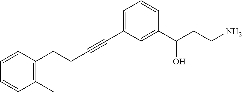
C1(CCC#CC2=CC=CC(C(CCN)O)=C2)=C(C)C=CC=C1
